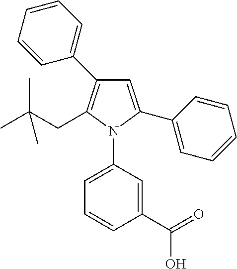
C1=C(C2=CC=CC=C2)N(C2=CC=CC(C(=O)O)=C2)C(CC(C)(C)C)=C1C1=CC=CC=C1
